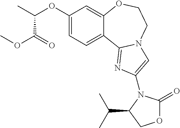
C1(OC(C(=O)OC)C)=CC=C2C(=C1)OCCN1C2=NC(N2C(=O)OCC2C(C)C)=C1
